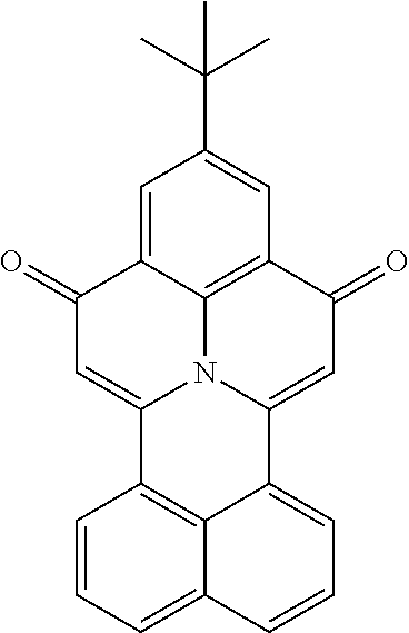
C1=C2C3=C(C=C1C(C)(C)C)C(=O)C=C1N3C(=CC2=O)C2=C3C1=CC=CC3=CC=C2
